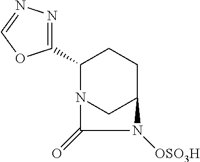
C1(C2=NN=CO2)N2CC(CC1)N([OSO3H])C2=O
